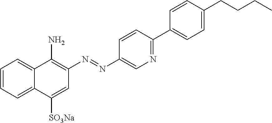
C1=CC=C2C(=C1)C(N)=C(N=NC1=CN=C(C3=CC=C(CCCC)C=C3)C=C1)C=C2[SO3Na]
